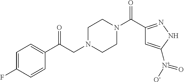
C1=C(F)C=CC(C(CN2CCN(C(C3=NNC([N+](=O)[O-])=C3)=O)CC2)=O)=C1
